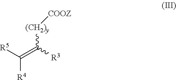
C(=C([R3])[(CH2)y][COOZ])([R5])[R4]
